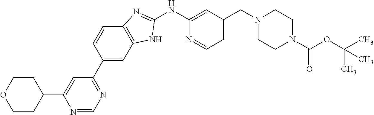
N1=CN=C(C2=CC3=C(C=C2)N=C(NC2=CC(CN4CCN(C(OC(C)(C)C)=O)CC4)=CC=N2)N3)C=C1C1CCOCC1
